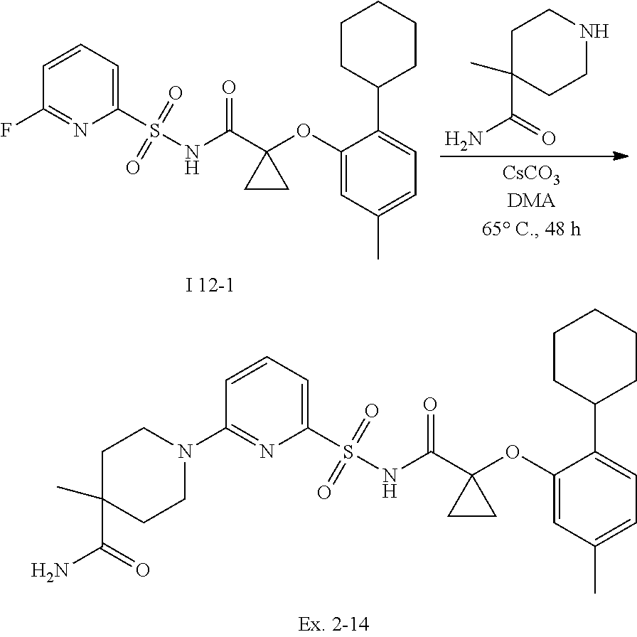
C1(S(NC(C2(OC3=CC(C)=CC=C3C3CCCCC3)CC2)=O)(=O)=O)=CC=CC(N2CCC(C(=O)N)(C)CC2)=N1.C1(S(NC(C2(OC3=CC(C)=CC=C3C3CCCCC3)CC2)=O)(=O)=O)=CC=CC(F)=N1.C1C(C(=O)N)(C)CCNC1
